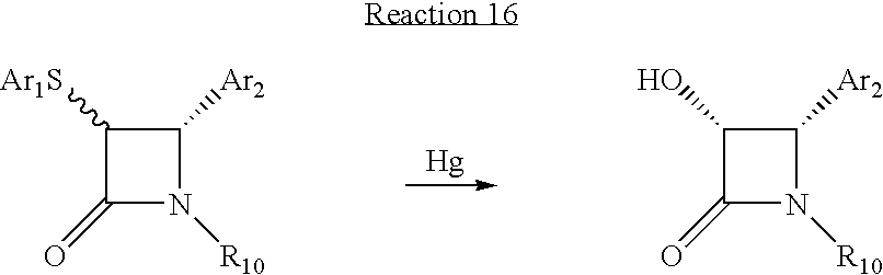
[Hg].C1([Ar1S])C(=O)N([R10])C1[Ar2].C1(O)C(=O)N([R10])C1[Ar2]
